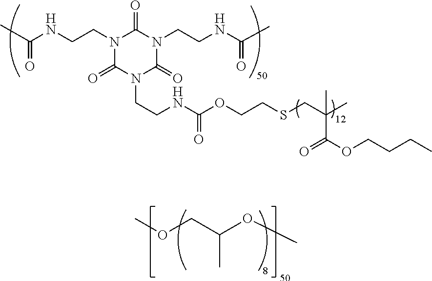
O(CC(OC)C)C.N1(CCNC(=O)C)C(=O)N(CCNC(OCCSCC(C)(C(OCCCC)=O)C)=O)C(=O)N(CCNC(C)=O)C1=O
